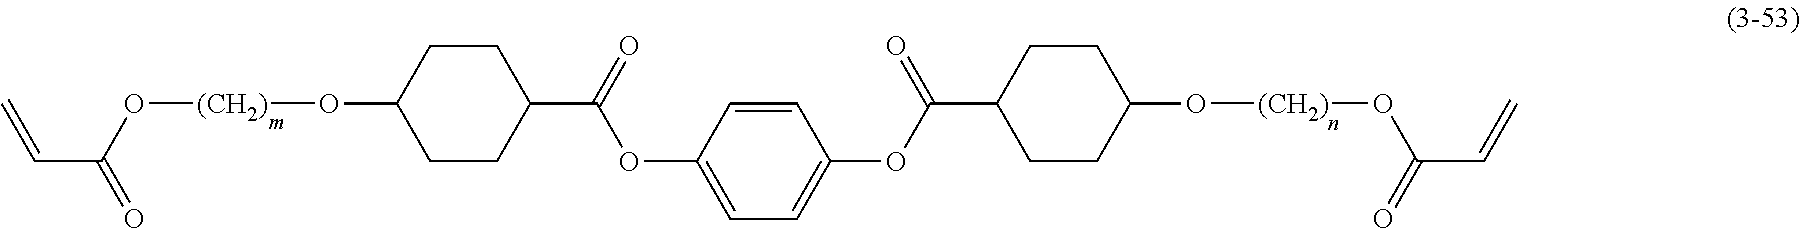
C1CC(C(OC2=CC=C(OC(C3CCC(O[(CH2)]OC(C=C)=O)CC3)=O)C=C2)=O)CCC1O[(CH2)]OC(C=C)=O
